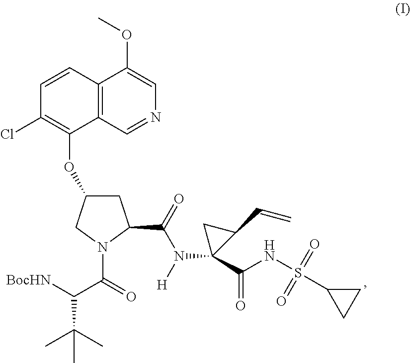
C1(OC2CC(C(=O)N([H])C3(C(NS(C4CC4)(=O)=O)=O)CC3C=C)N(C(=O)C([BocHN])C(C)(C)C)C2)=C(Cl)C=CC2=C1C=NC=C2OC
